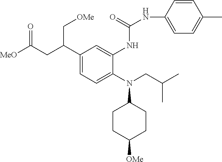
N(C1CCC([OMe])CC1)(CC(C)C)C1=CC=C(C(CC([MeO])=O)C[OMe])C=C1NC(NC1=CC=C(C)C=C1)=O
